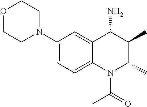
C1(N2CCOCC2)=CC=C2C(=C1)C(N)C(C)C(C)N2C(=O)C
